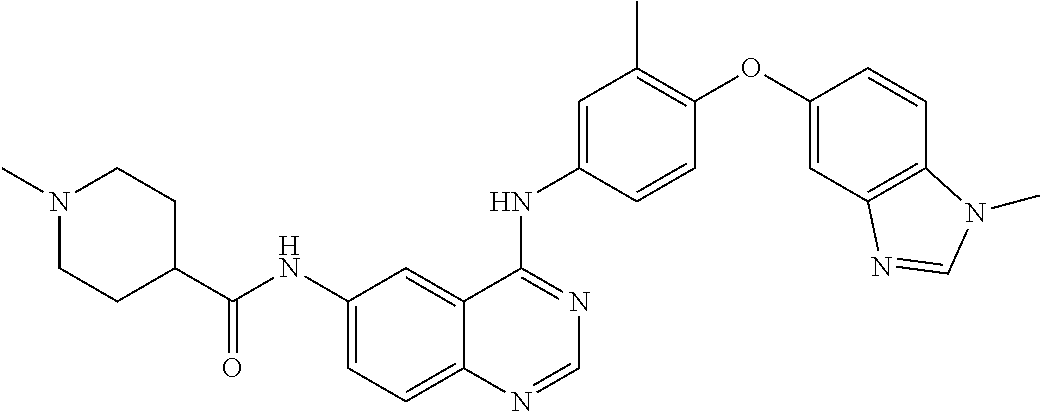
C1CC(C(NC2=CC=C3C(=C2)C(NC2=CC(C)=C(OC4=CC5=C(C=C4)N(C)C=N5)C=C2)=NC=N3)=O)CCN1C
